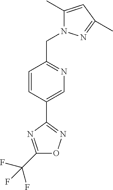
C1=CC(C2=NOC(C(F)(F)F)=N2)=CN=C1CN1C(C)=CC(C)=N1
